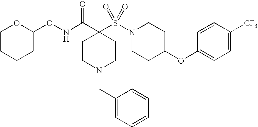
C1CN(CC2=CC=CC=C2)CCC1(C(NOC1OCCCC1)=O)S(N1CCC(OC2=CC=C([CF3])C=C2)CC1)(=O)=O
